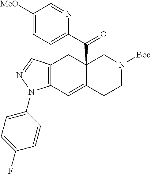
C12=C(C=C3C(C(=O)C4=CC=C([MeO])C=N4)(C1)CN([Boc])CC3)N(C1=CC=C(F)C=C1)N=C2
